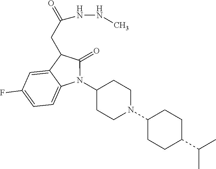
C1(N2C(=O)C(CC(NNC)=O)C3=CC(F)=CC=C23)CCN(C2CCC(C(C)C)CC2)CC1
